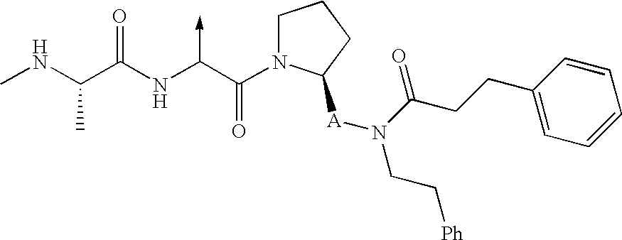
C(NC)(C(NC(C(N1CCCC1[A]N(CC[Ph])C(CCC1=CC=CC=C1)=O)=O)->C)=O)C
